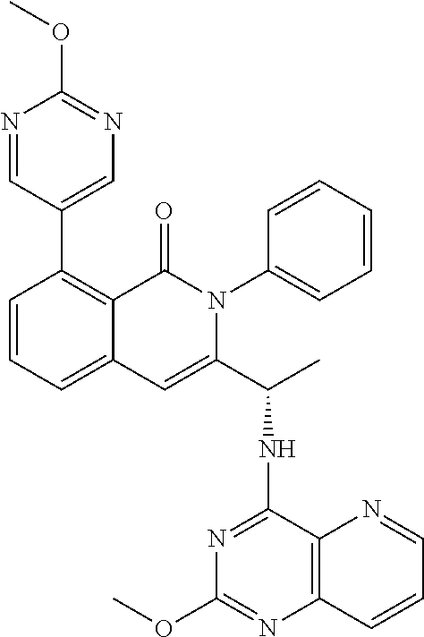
C1=CC=C2C(=C1C1=CN=C(OC)N=C1)C(=O)N(C1=CC=CC=C1)C(C(C)NC1=NC(OC)=NC3=C1N=CC=C3)=C2
